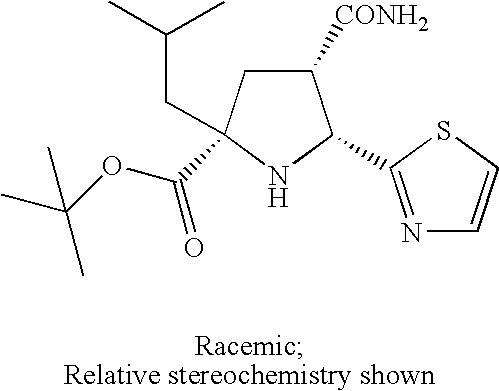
C1([CONH2])CC(CC(C)C)(C(OC(C)(C)C)=O)NC1C1=NC=CS1
